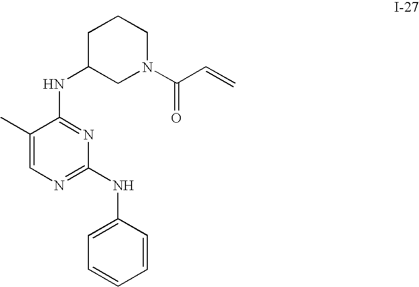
C1=C(C)C(NC2CN(C(C=C)=O)CCC2)=NC(NC2=CC=CC=C2)=N1
